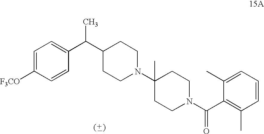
C1=C([F3CO])C=CC(C(C2CCN(C3(C)CCN(C(C4=C(C)C=CC=C4C)=O)CC3)CC2)C)=C1
